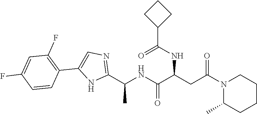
C1=C(F)C=CC(C2=CN=C(C(C)NC(=O)C(NC(=O)C3CCC3)CC(N3C(C)CCCC3)=O)N2)=C1F
